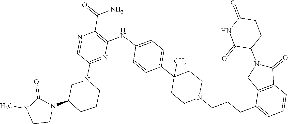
C1(=O)N(C2CCC(=O)NC2=O)CC2=C1C=CC=C2CCCN1CCC(C2=CC=C(NC3=C(C(=O)N)N=CC(N4CCCC(N5C(=O)N(C)CC5)C4)=N3)C=C2)(C)CC1
